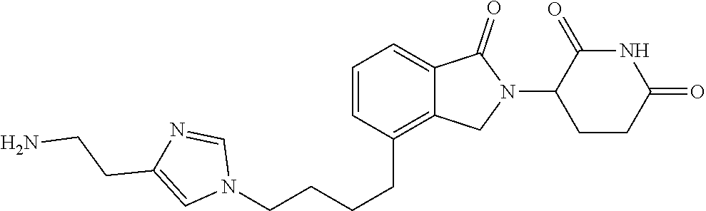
C1=C2C(=C(CCCCN3C=NC(CCN)=C3)C=C1)CN(C1CCC(=O)NC1=O)C2=O
